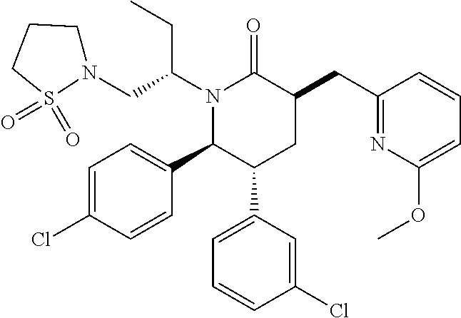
C1=C(Cl)C=CC(C2C(C3=CC=CC(Cl)=C3)CC(CC3=NC(OC)=CC=C3)C(=O)N2C(CC)CN2CCCS2(=O)=O)=C1
